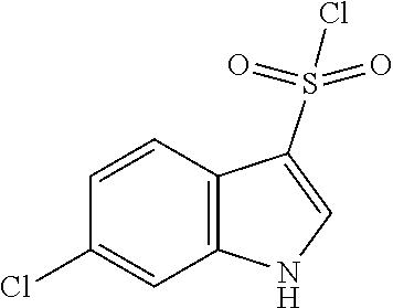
C1=C(Cl)C=CC2=C1NC=C2S(=O)(=O)Cl
